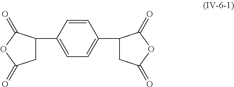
C1(C2CC(=O)OC2=O)=CC=C(C2CC(=O)OC2=O)C=C1
